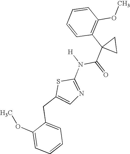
C1=CC=CC(C2(C(N(C3=NC=C(CC4=CC=CC=C4OC)S3)[H])=O)CC2)=C1OC
